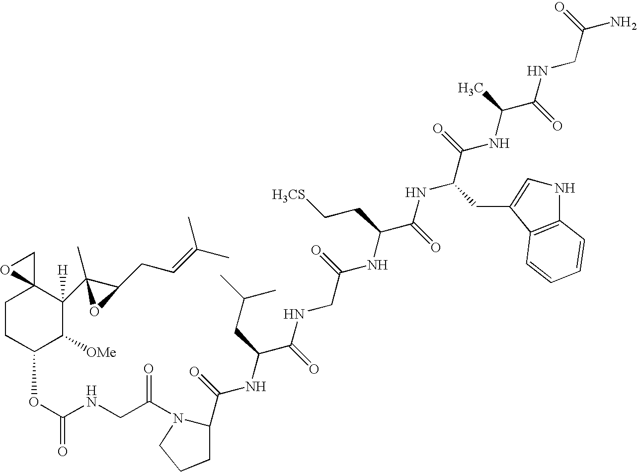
C1CC(OC(NCC(N2C(C(NC(C(NCC(NC(C(NC(C(NC(C(NCC(N)=O)=O)C)=O)CC3=CNC4=C3C=CC=C4)=O)CC[H3CS])=O)=O)CC(C)C)=O)CCC2)=O)=O)C([OMe])C(C2(C)C(CC=C(C)C)O2)([H])C12CO2
